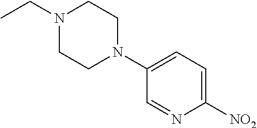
C1=NC([NO2])=CC=C1N1CCN(CC)CC1
